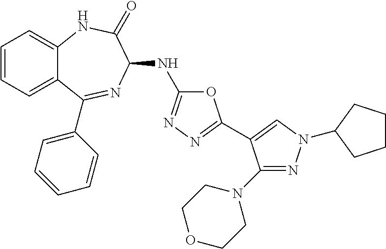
O1C(NC2N=C(C3=CC=CC=C3)C3=CC=CC=C3NC2=O)=NN=C1C1=CN(C2CCCC2)N=C1N1CCOCC1
